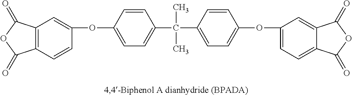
C12=C(C=CC(OC3=CC=C(C(C4=CC=C(OC5=CC=C6C(=C5)C(=O)OC6=O)C=C4)(C)C)C=C3)=C1)C(=O)OC2=O
